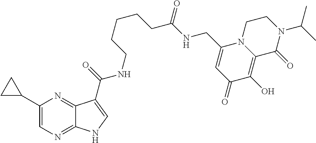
N12C(=C(O)C(=O)C=C1CNC(CCCCCNC(=O)C1=CNC3=NC=C(C4CC4)N=C31)=O)C(=O)N(C(C)C)CC2
